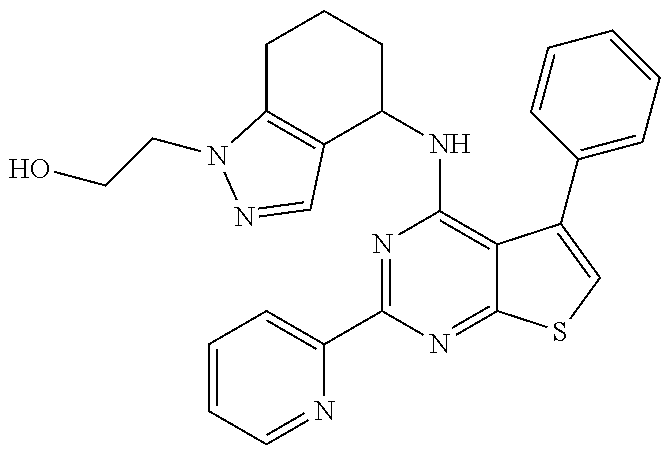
C1=CC=NC(C2=NC(NC3CCCC4=C3C=NN4CCO)=C3C(=N2)SC=C3C2=CC=CC=C2)=C1
